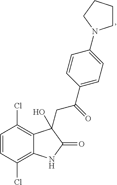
C1=CC(Cl)=C2C(=C1Cl)C(O)(CC(=O)C1=CC=C(N3CCCC3)C=C1)C(=O)N2
